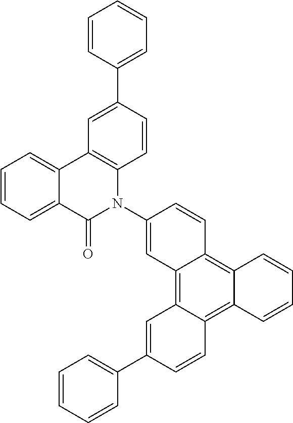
C12=CC=CC=C1C(=O)N(C1=CC3=C4C(=C5C(=C3C=C1)C=CC=C5)C=CC(C1=CC=CC=C1)=C4)C1=C2C=C(C2=CC=CC=C2)C=C1
